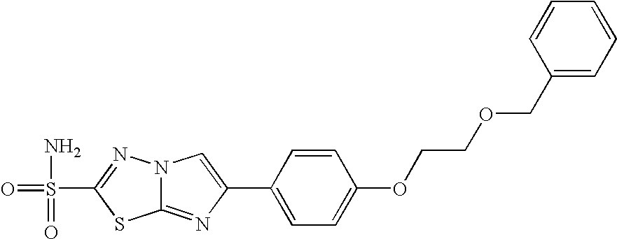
N12C(=NC(C3=CC=C(OCCOCC4=CC=CC=C4)C=C3)=C1)SC(S(=O)(N)=O)=N2
